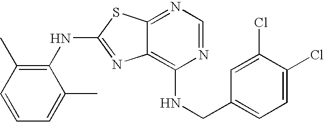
N1=CN=C2C(=C1NCC1=CC=C(Cl)C(Cl)=C1)N=C(NC1=C(C)C=CC=C1C)S2
